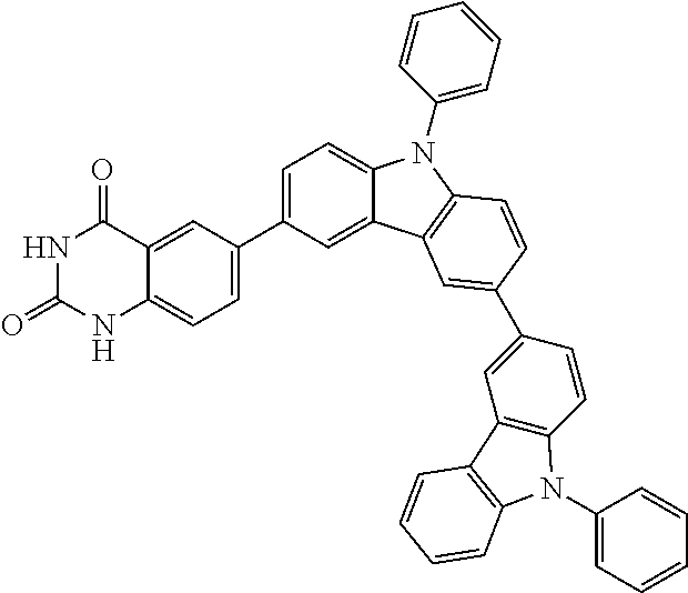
N1C(=O)NC2=CC=C(C3=CC=C4C(=C3)C3=C(N4C4=CC=CC=C4)C=CC(C4=CC5=C(C=C4)N(C4=CC=CC=C4)C4=C5C=CC=C4)=C3)C=C2C1=O
